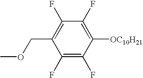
C1(F)=C(F)C([OC10H21])=C(F)C(F)=C1COC
